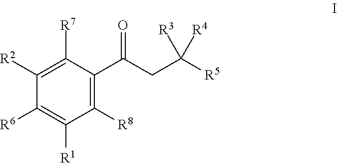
C1([R8])=C(C(CC([R5])([R3])[R4])=O)C([R7])=C([R2])C([R6])=C1[R1]
